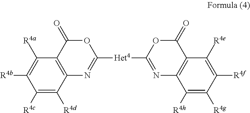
C12=C(C(=O)OC([Het4]C3=NC4=C(C(=O)O3)C([R4e])=C([R4f])C([R4g])=C4[R4h])=N1)C([R4a])=C([R4b])C([R4c])=C2[R4d]
